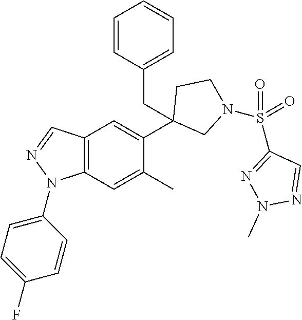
C12=C(C=C(C)C(C3(CC4=CC=CC=C4)CN(S(C4=NN(C)N=C4)(=O)=O)CC3)=C1)N(C1=CC=C(F)C=C1)N=C2
